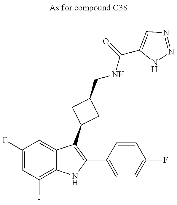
C1(F)=CC(F)=C2C(=C1)C(C1CC(CNC(C3=CN=NN3)=O)C1)=C(C1=CC=C(F)C=C1)N2
